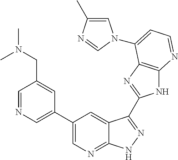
C1=NC=C(C2=CN=C3C(=C2)C(C2=NC4=C(N2)N=CC=C4N2C=C(C)N=C2)=NN3)C=C1CN(C)C
